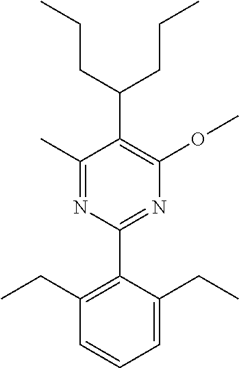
C1(C)=NC(C2=C(CC)C=CC=C2CC)=NC(OC)=C1C(CCC)CCC
